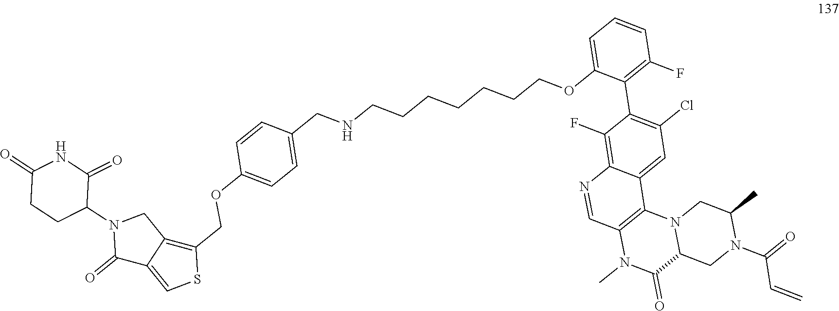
C1=C(OCCCCCCCNCC2=CC=C(OCC3=C4C(=CS3)C(=O)N(C3C(=O)NC(=O)CC3)C4)C=C2)C(C2=C(Cl)C=C3C(=C2F)N=CC2=C3N3C(C(=O)N2C)CN(C(=O)C=C)C(C)C3)=C(F)C=C1
